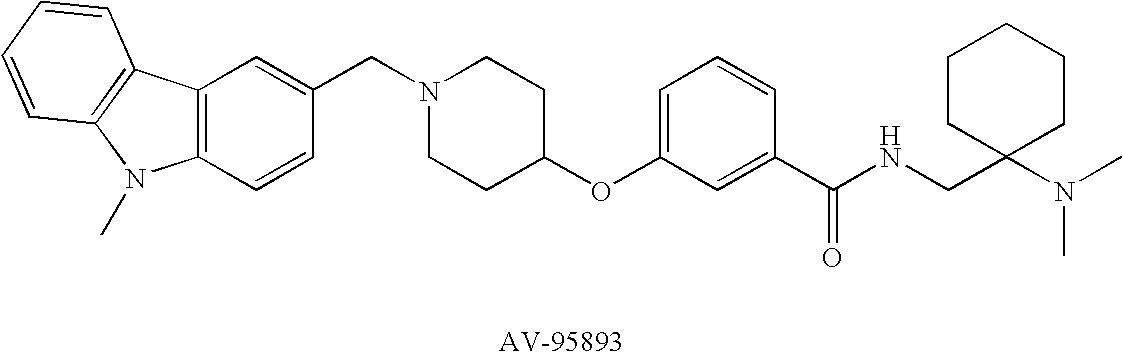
C12=C(C=CC(CN3CCC(OC4=CC=CC(C(NCC5(N(C)C)CCCCC5)=O)=C4)CC3)=C1)N(C)C1=C2C=CC=C1
